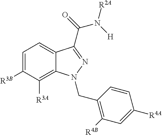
C1([R3A])=C2C(=CC=C1[R3B])C(C(=O)N([R2A])[H])=NN2CC1=C([R4B])C=C([R4A])C=C1
